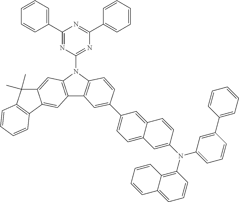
C1(C2=CC=CC=C2)=NC(N2C3=C(C4=C2C=C2C(=C4)C4=C(C2(C)C)C=CC=C4)C=C(C2=CC=C4C(=C2)C=CC(N(C2=C5C(=CC=C2)C=CC=C5)C2=CC=CC(C5=CC=CC=C5)=C2)=C4)C=C3)=NC(C2=CC=CC=C2)=N1
